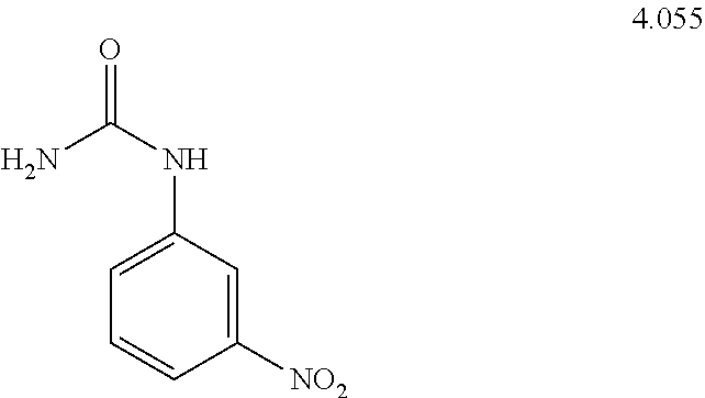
C1([NO2])=CC(NC(=O)N)=CC=C1
